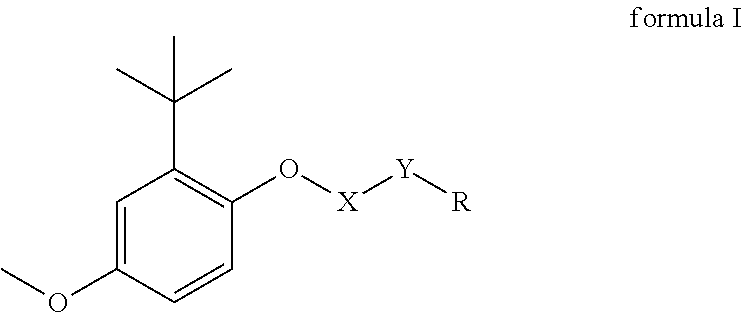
C1=C(OC)C=CC(O[X][Y][R])=C1C(C)(C)C
